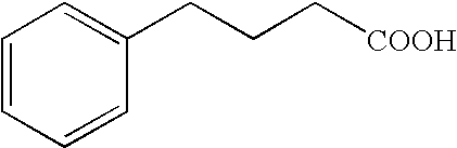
C1=CC=CC(CCC[COOH])=C1
